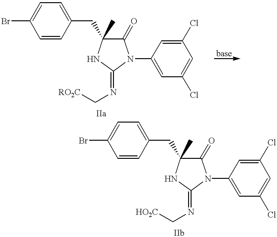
C1(CC2(C)C(=O)N(C3=CC(Cl)=CC(Cl)=C3)C(=NC[RO2C])N2)=CC=C(Br)C=C1.C1(CC2(C)C(=O)N(C3=CC(Cl)=CC(Cl)=C3)C(=NC[HO2C])N2)=CC=C(Br)C=C1
